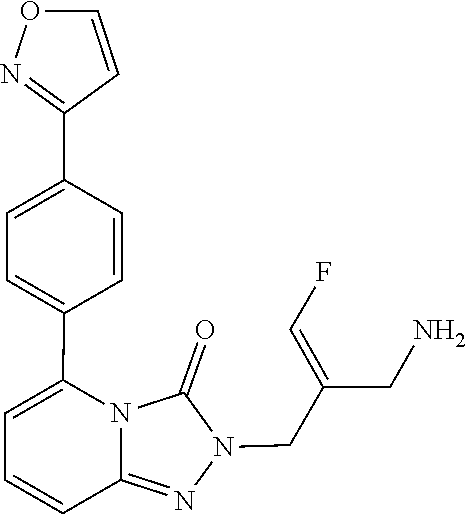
N1(CC(=CF)CN)N=C2N(C(C3=CC=C(C4=NOC=C4)C=C3)=CC=C2)C1=O
